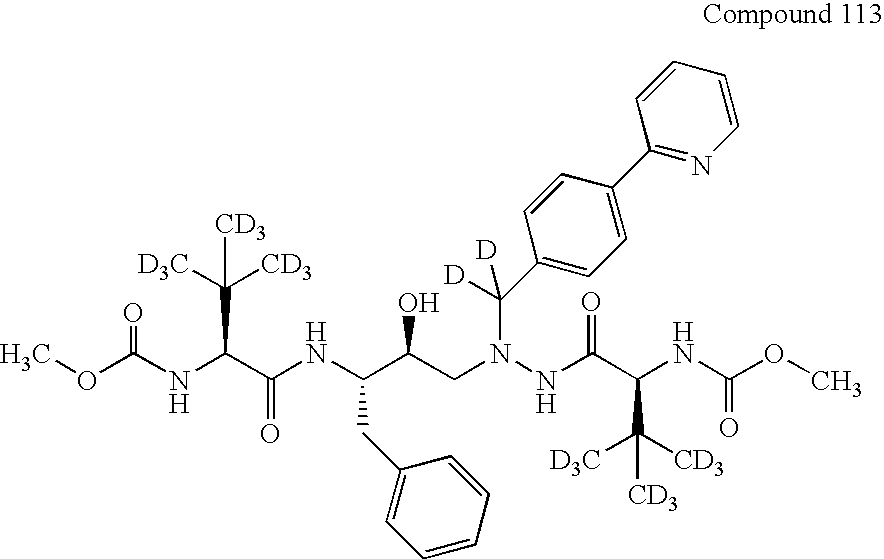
COC(NC(C(NC(C(CN(NC(C(NC(OC)=O)C([CD3])([D3C])[CD3])=O)C(C1=CC=C(C2=NC=CC=C2)C=C1)([D])[D])O)CC1=CC=CC=C1)=O)C([D3C])([CD3])[CD3])=O
